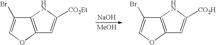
C12=C(OC=C1Br)C=C([CO2Et])N2.[NaOH].[MeOH].C12=C(OC=C1Br)C=C([CO2H])N2
